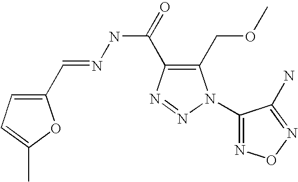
C1(C=NNC(C2=C(COC)N(C3=NON=C3N)N=N2)=O)=CC=C(C)O1
